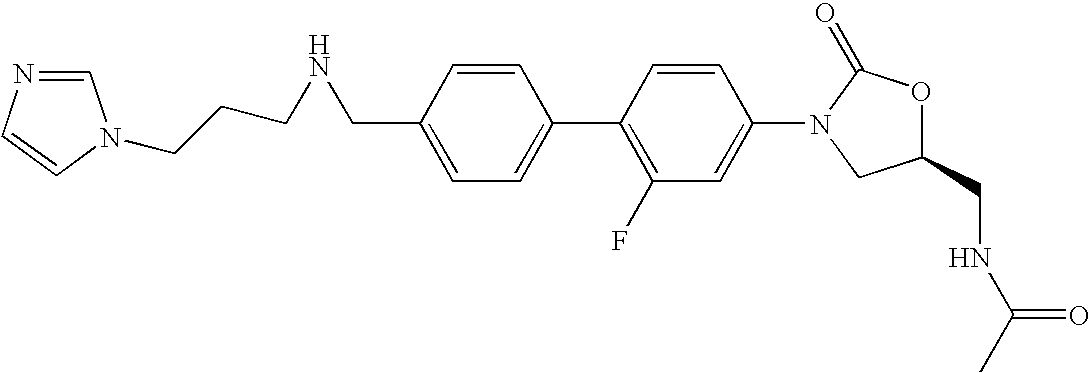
C1=C(CNCCCN2C=CN=C2)C=CC(C2=C(F)C=C(N3CC(CNC(C)=O)OC3=O)C=C2)=C1
